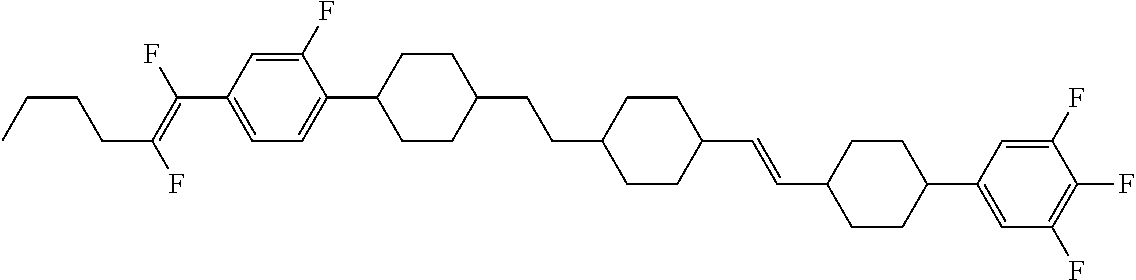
C1=C(F)C(C2CCC(CCC3CCC(C=CC4CCC(C5=CC(F)=C(F)C(F)=C5)CC4)CC3)CC2)=CC=C1C(=C(F)CCCC)F
